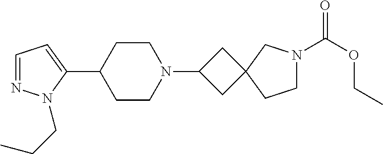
C1=NN(CCC)C(C2CCN(C3CC4(C3)CCN(C(OCC)=O)C4)CC2)=C1
